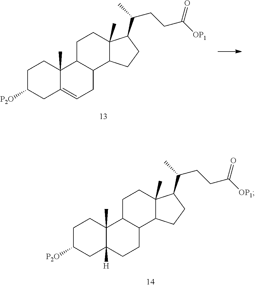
C1C([P2O])CC2=CCC3C(C2(C)C1)CCC1(C)C3CCC1C(CCC([OP1])=O)C.C1C([P2O])CC2([H])C(C)(C1)C1C(CC2)C2C(C)(CC1)C(C(CCC([OP1])=O)C)CC2
